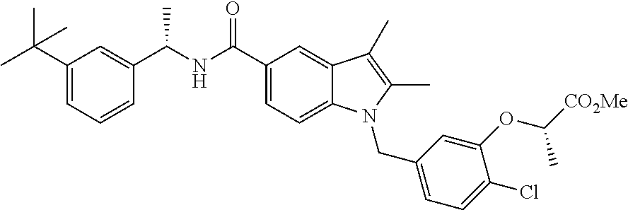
C1=C(C(C)(C)C)C=C(C(NC(C2=CC=C3C(=C2)C(C)=C(C)N3CC2=CC=C(Cl)C(OC(C)[CO2Me])=C2)=O)C)C=C1
